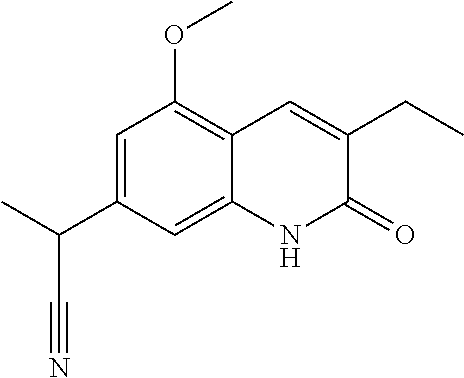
C1=C(C(C)C#N)C=C2C(=C1OC)C=C(CC)C(=O)N2
